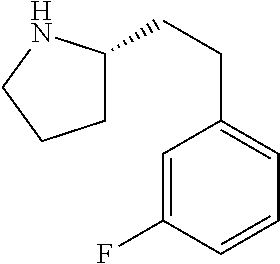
C1=C(F)C=CC=C1CCC1CCCN1
